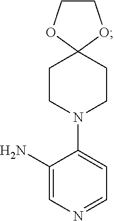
C1=NC=C(N)C(N2CCC3(OCCO3)CC2)=C1
